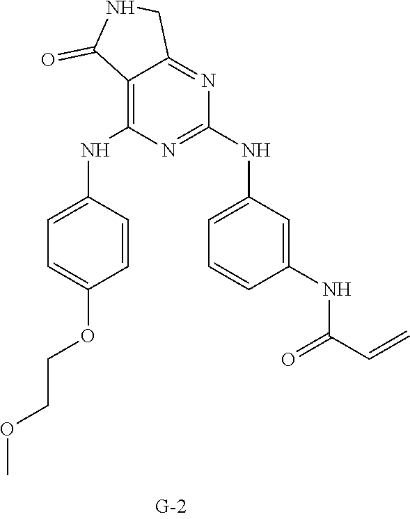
C12=C(NC3=CC=C(OCCOC)C=C3)N=C(NC3=CC=CC(NC(=O)C=C)=C3)N=C1CNC2=O
